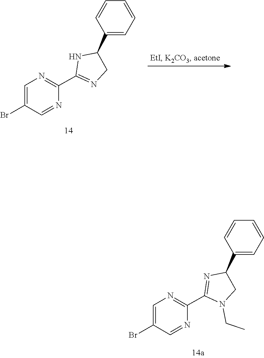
C1(C2=NC(C3=CC=CC=C3)CN2CC)=NC=C(Br)C=N1.C1(C2=NCC(C3=CC=CC=C3)N2)=NC=C(Br)C=N1
